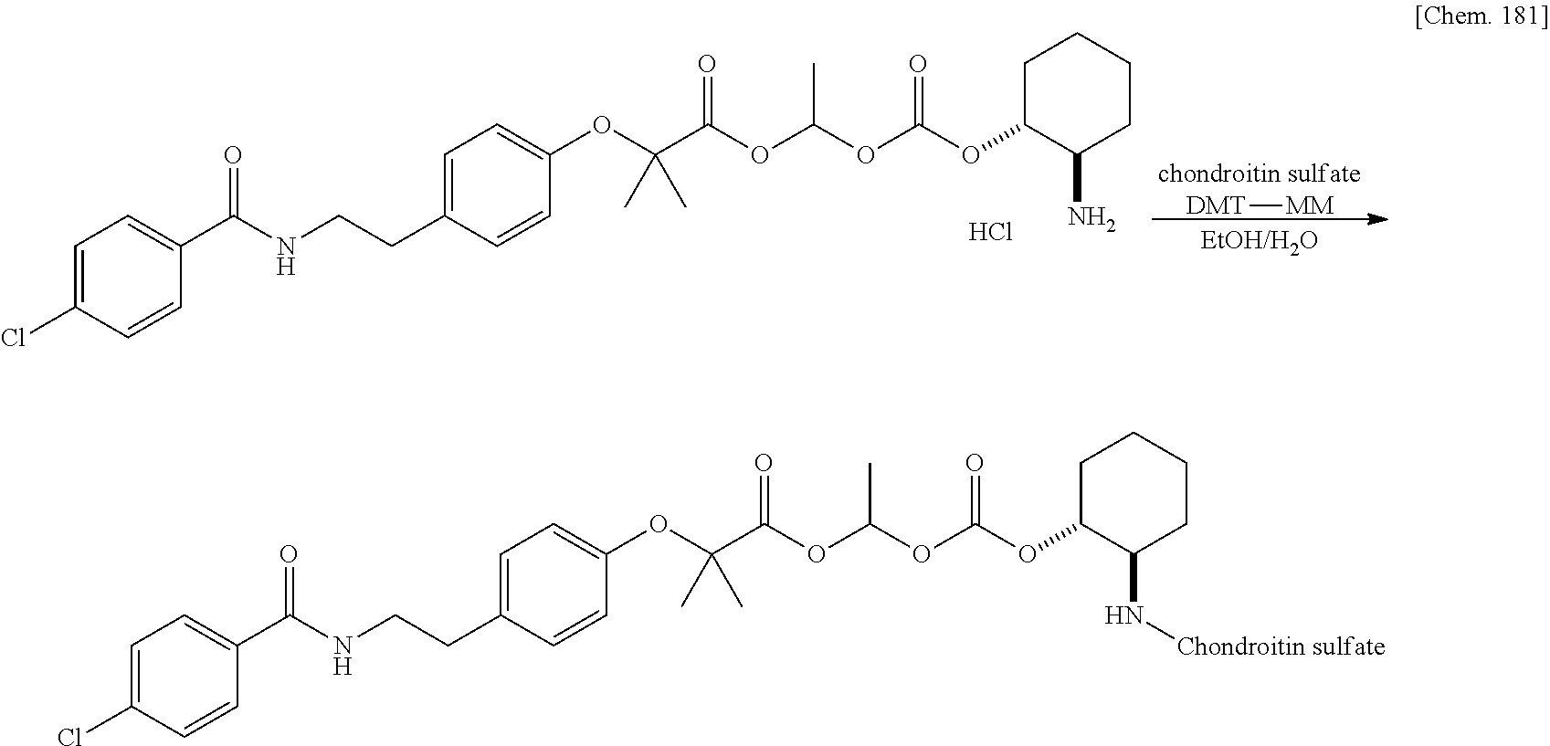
[DMT][MM].O(C(OC(OC1C(N)CCCC1)=O)C)C(C(C)(C)OC1=CC=C(CCNC(C2=CC=C(Cl)C=C2)=O)C=C1)=O.Cl.O(C(OC(OC1C(N[Chondroitin sulfate])CCCC1)=O)C)C(C(C)(C)OC1=CC=C(CCNC(C2=CC=C(Cl)C=C2)=O)C=C1)=O
